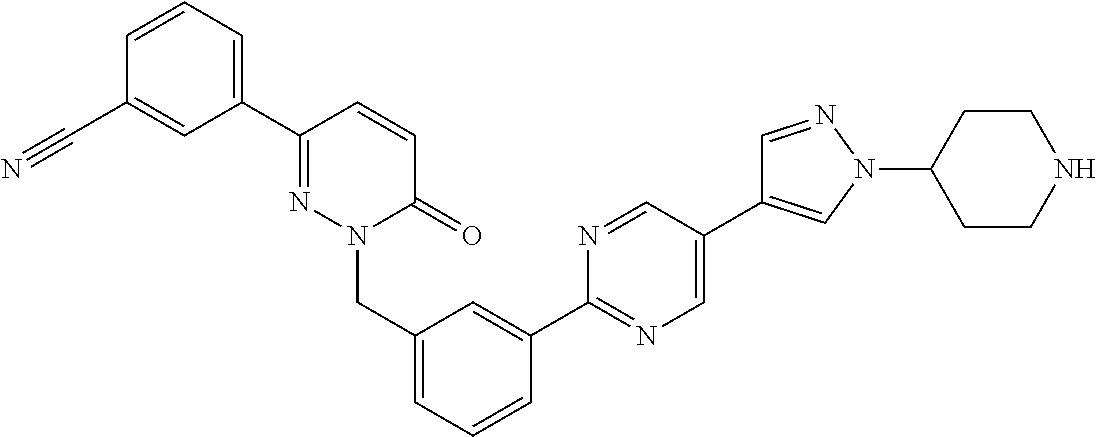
C1(C#N)=CC(C2=NN(CC3=CC=CC(C4=NC=C(C5=CN(C6CCNCC6)N=C5)C=N4)=C3)C(=O)C=C2)=CC=C1
